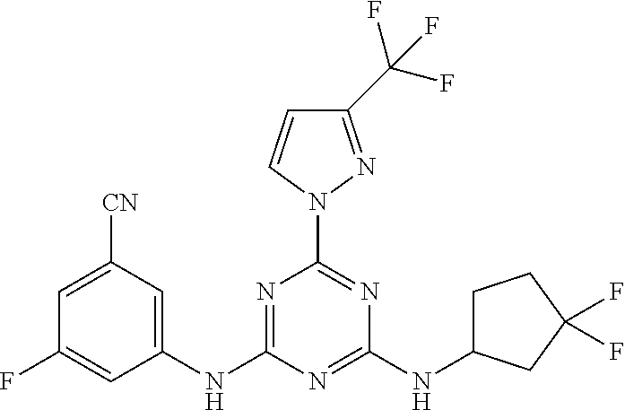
C1(NC2=NC(N3N=C(C(F)(F)F)C=C3)=NC(NC3CCC(F)(F)C3)=N2)=CC([CN])=CC(F)=C1
